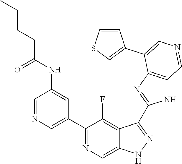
C1(C2=CN=CC(NC(=O)CCCC)=C2)=NC=C2C(=C1F)C(C1=NC3=C(N1)C=NC=C3C1=CSC=C1)=NN2
